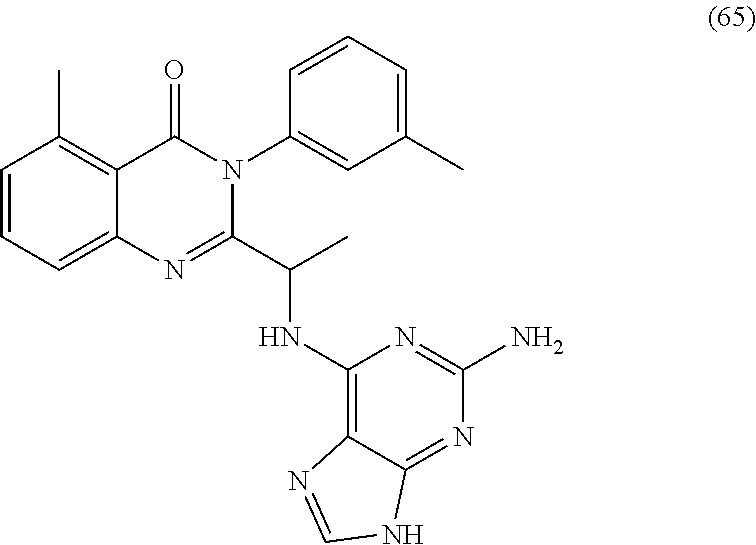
C1=CC=C2C(=C1C)C(=O)N(C1=CC(C)=CC=C1)C(C(NC1=C3C(=NC(N)=N1)NC=N3)C)=N2
